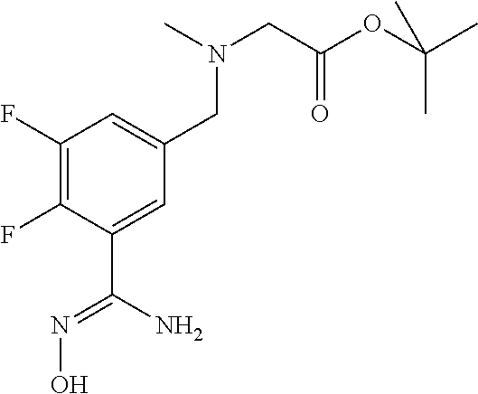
C1(F)=C(F)C(C(N)=NO)=CC(CN(CC(OC(C)(C)C)=O)C)=C1
